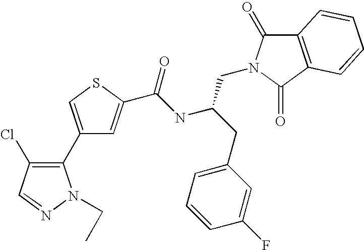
C1(C2=C(Cl)C=NN2CC)=CSC(C(NC(CC2=CC=CC(F)=C2)CN2C(=O)C3=C(C2=O)C=CC=C3)=O)=C1
